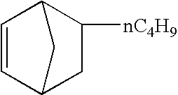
C1=CC2C([nC4H9])CC1C2
